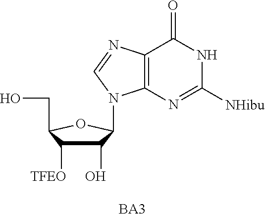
C1(O)C([TFEO])C(CO)OC1N1C2=C(C(=O)NC([NHibu])=N2)N=C1
